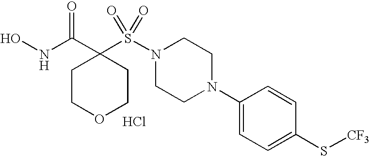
ONC(C1(S(N2CCN(C3=CC=C(S[CF3])C=C3)CC2)(=O)=O)CCOCC1)=O.Cl
